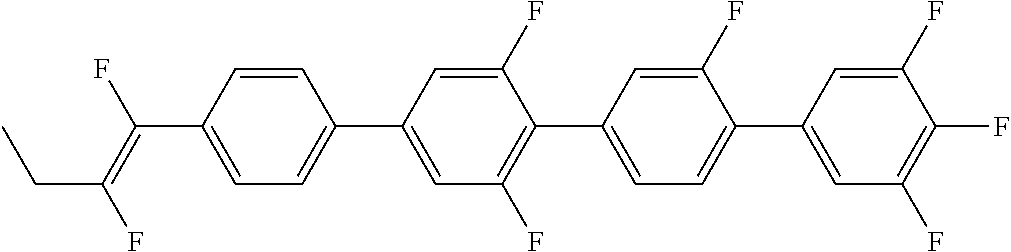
C(C1=CC=C(C2=CC(F)=C(C3=CC=C(C4=CC(F)=C(F)C(F)=C4)C(F)=C3)C(F)=C2)C=C1)(=C(F)CC)F
